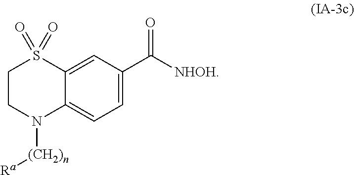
C1=C(C([NHOH])=O)C=C2C(=C1)N([(CH2)n][Ra])CCS2(=O)=O
